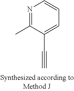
C1(C#C)=CC=CN=C1C
